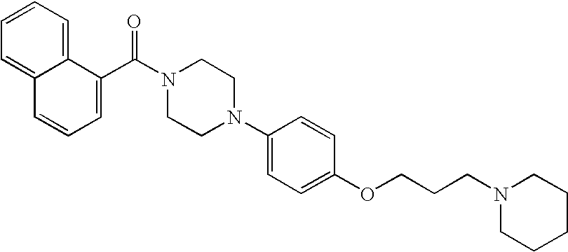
C1=CC=C(C(N2CCN(C3=CC=C(OCCCN4CCCCC4)C=C3)CC2)=O)C2=CC=CC=C12
